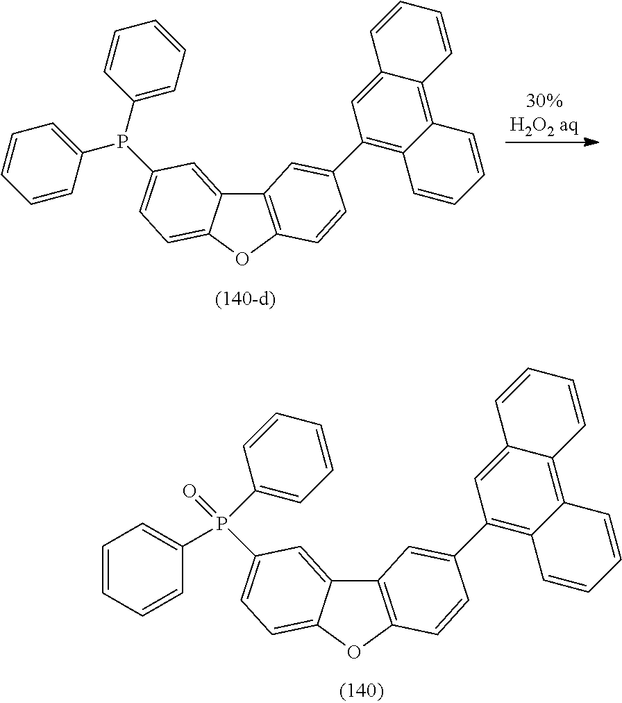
C12=C(OC3=CC=C(P(C4=CC=CC=C4)C4=CC=CC=C4)C=C13)C=CC(C1=C3C(=C4C(=C1)C=CC=C4)C=CC=C3)=C2.C12=C(OC3=CC=C(P(C4=CC=CC=C4)(=O)C4=CC=CC=C4)C=C13)C=CC(C1=C3C(=C4C(=C1)C=CC=C4)C=CC=C3)=C2
